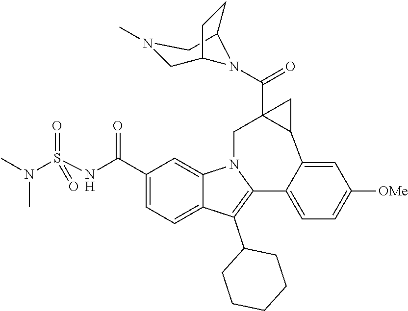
C12CN(C)CC(N1C(C13CN4C5=CC(C(NS(N(C)C)(=O)=O)=O)=CC=C5C(C5CCCCC5)=C4C4=CC=C([OMe])C=C4C1C3)=O)CC2
